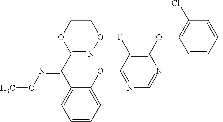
O1N=C(C(C2=CC=CC=C2OC2=NC=NC(OC3=C(Cl)C=CC=C3)=C2F)=NOC)OCC1
